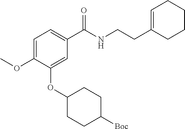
C1=C(OC)C(OC2CCC([Boc])CC2)=CC(C(NCCC2=CCCCC2)=O)=C1
